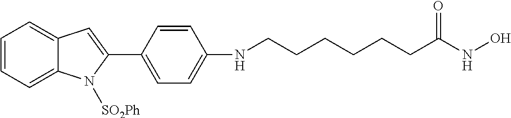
C1(NCCCCCCC(NO)=O)=CC=C(C2=CC3=CC=CC=C3N2[SO2Ph])C=C1
